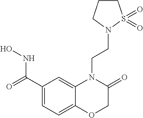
C1(C(=O)NO)=CC=C2C(=C1)N(CCN1S(=O)(=O)CCC1)C(=O)CO2
